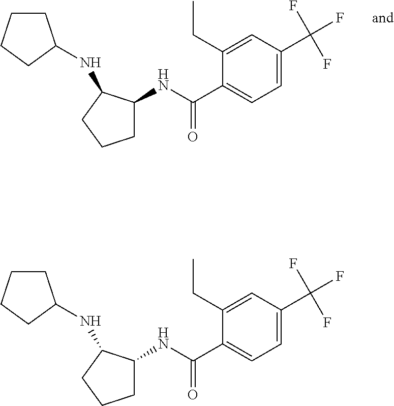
C1=C(C(F)(F)F)C=C(CC)C(C(=O)NC2CCCC2NC2CCCC2)=C1.C1=C(C(F)(F)F)C=C(CC)C(C(=O)NC2CCCC2NC2CCCC2)=C1
